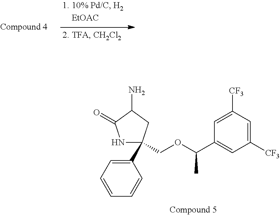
C(OC(C1=CC([CF3])=CC([CF3])=C1)C)C1(C2=CC=CC=C2)NC(=O)C(N)C1
